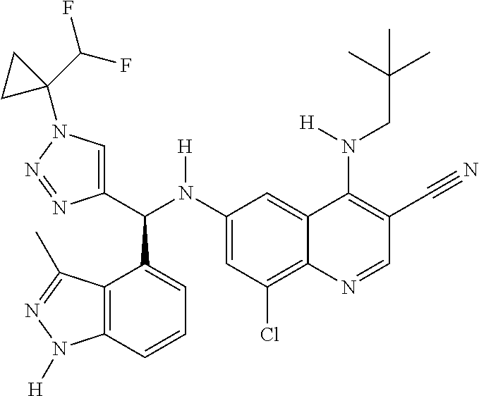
C1(N(C(C2=CN(C3(C(F)F)CC3)N=N2)C2=CC=CC3=C2C(C)=NN3[H])[H])=CC(Cl)=C2C(=C1)C(N(CC(C)(C)C)[H])=C(C#N)C=N2
